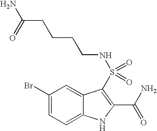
C1(Br)=CC=C2C(=C1)C(S(=O)(=O)NCCCCC(N)=O)=C(C(N)=O)N2
